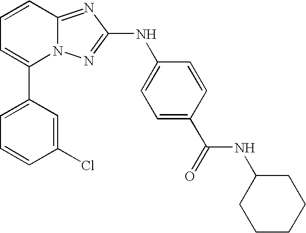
C1(C2=CC=CC3=NC(NC4=CC=C(C(=O)NC5CCCCC5)C=C4)=NN23)=CC=CC(Cl)=C1
